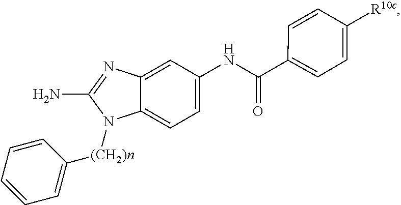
C12=CC=C(NC(=O)C3=CC=C([R10c])C=C3)C=C1N=C(N)N2[(CH2)n]C1=CC=CC=C1
